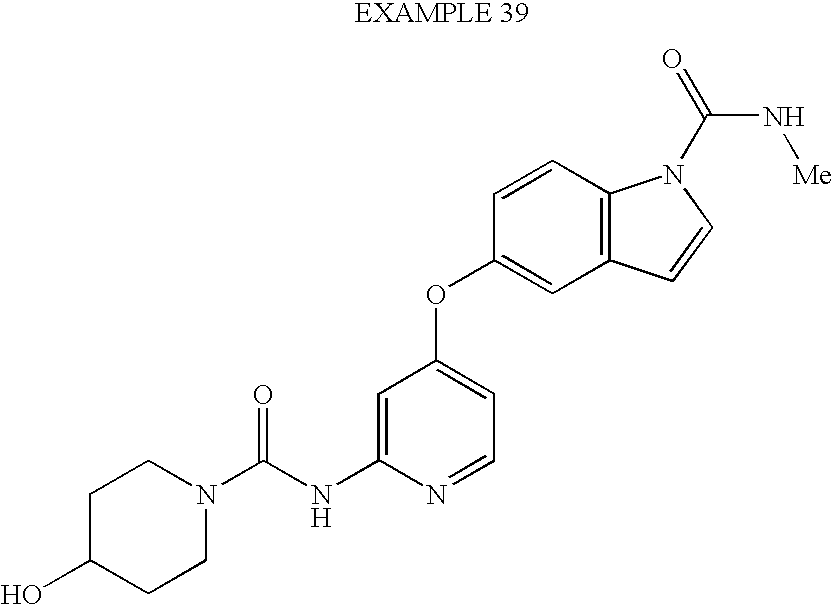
C1=C(NC(N2CCC(O)CC2)=O)N=CC=C1OC1=CC2=C(C=C1)N(C(=O)N[Me])C=C2
